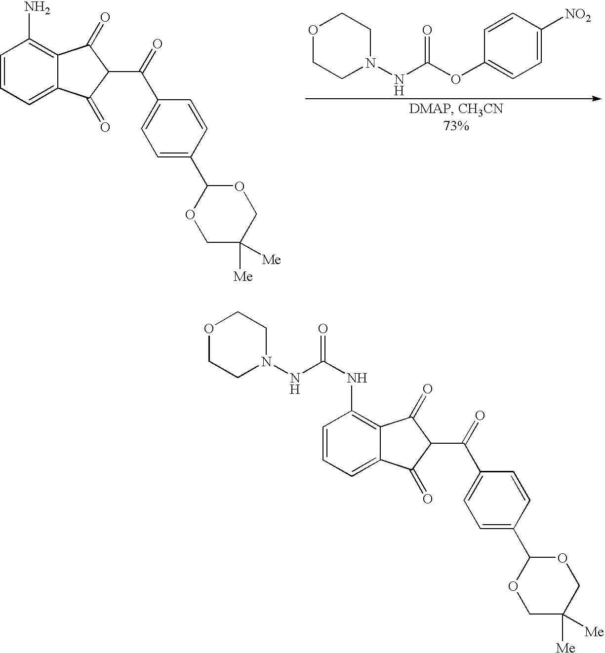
C1=CC=C2C(=C1N)C(=O)C(C(=O)C1=CC=C(C3OCC([Me])([Me])CO3)C=C1)C2=O.O1CCN(NC(OC2=CC=C([NO2])C=C2)=O)CC1.C1=CC=C2C(=C1NC(=O)NN1CCOCC1)C(=O)C(C(=O)C1=CC=C(C3OCC([Me])([Me])CO3)C=C1)C2=O
